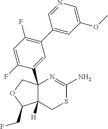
C12(C3=CC(C4=CC(OC)=CN=C4)=C(F)C=C3F)C([H])(CSC(N)=N1)C(CF)OC2
